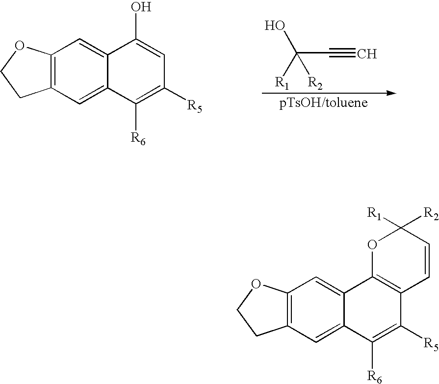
C(C#C)(O)([R1])[R2].C12=C(C=C3C(=C1)C(O)=CC([R5])=C3[R6])CCO2.C12=C(C=C3C(=C1)C1=C(C([R5])=C3[R6])C=CC([R2])([R1])O1)CCO2
